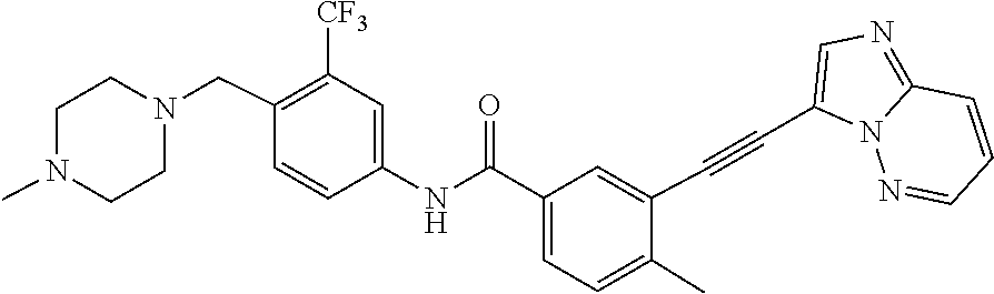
C1CN(C)CCN1CC1=C([CF3])C=C(NC(C2=CC=C(C)C(C#CC3=CN=C4C=CC=NN43)=C2)=O)C=C1
